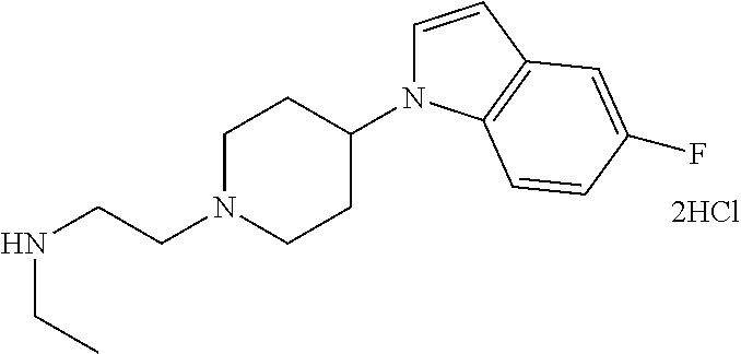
C1=CC2=C(N1C1CCN(CCNCC)CC1)C=CC(F)=C2
